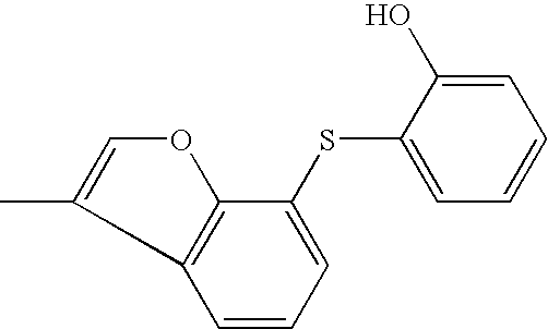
C1(SC2=CC=CC3=C2OC=C3C)=CC=CC=C1O
